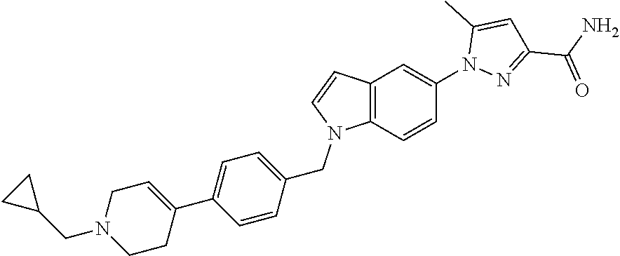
C12=C(C=CC(N3N=C(C(N)=O)C=C3C)=C1)N(CC1=CC=C(C3=CCN(CC4CC4)CC3)C=C1)C=C2
